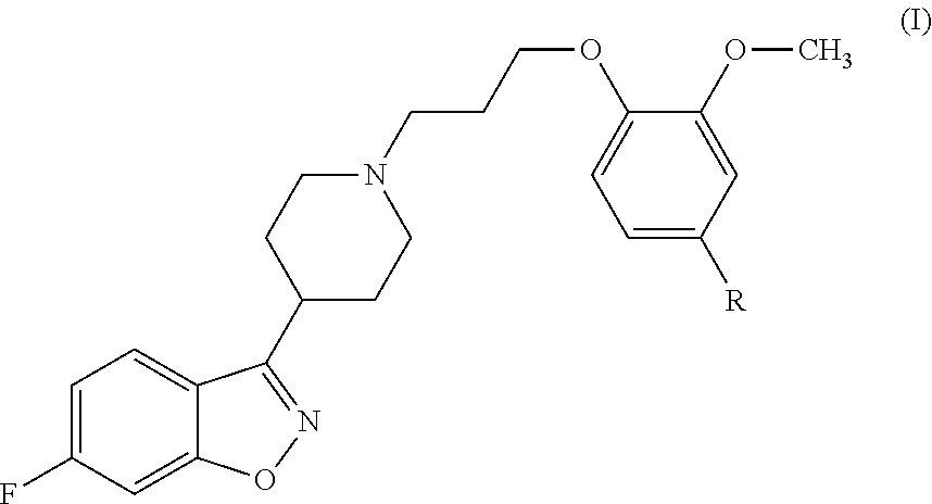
C1=C(F)C=C2C(=C1)C(C1CCN(CCCOC3=CC=C([R])C=C3OC)CC1)=NO2
